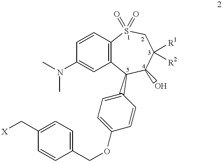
C12=C(C=CC(N(C)C)=C1)S(=O)(=O)CC([R1])([R2])C(O)C2C1=CC=C(OCC2=CC=C(C[X])C=C2)C=C1
